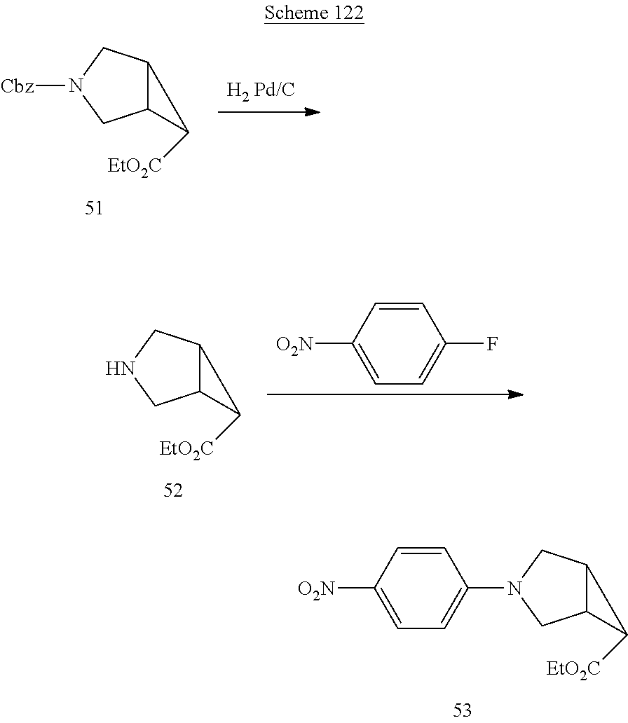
C12C(CN([Cbz])C1)C2[EtO2C].C12C(CNC1)C2[EtO2C].C1=CC([O2N])=CC=C1F.C12C(CN(C3=CC=C([O2N])C=C3)C1)C2[EtO2C]
